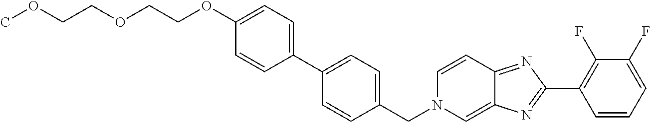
C1(OCCOCCOC)=CC=C(C2=CC=C(CN3C=C4C(=NC(C5=C(F)C(F)=CC=C5)=N4)C=C3)C=C2)C=C1
